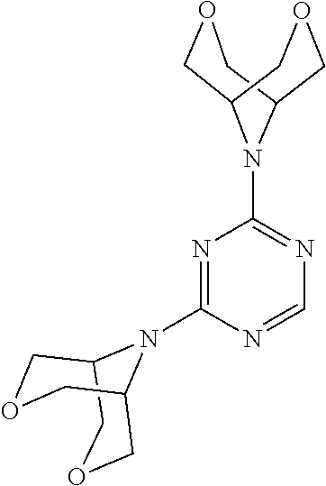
N1=C(N2C3COCC2COC3)N=CN=C1N1C2COCC1COC2
